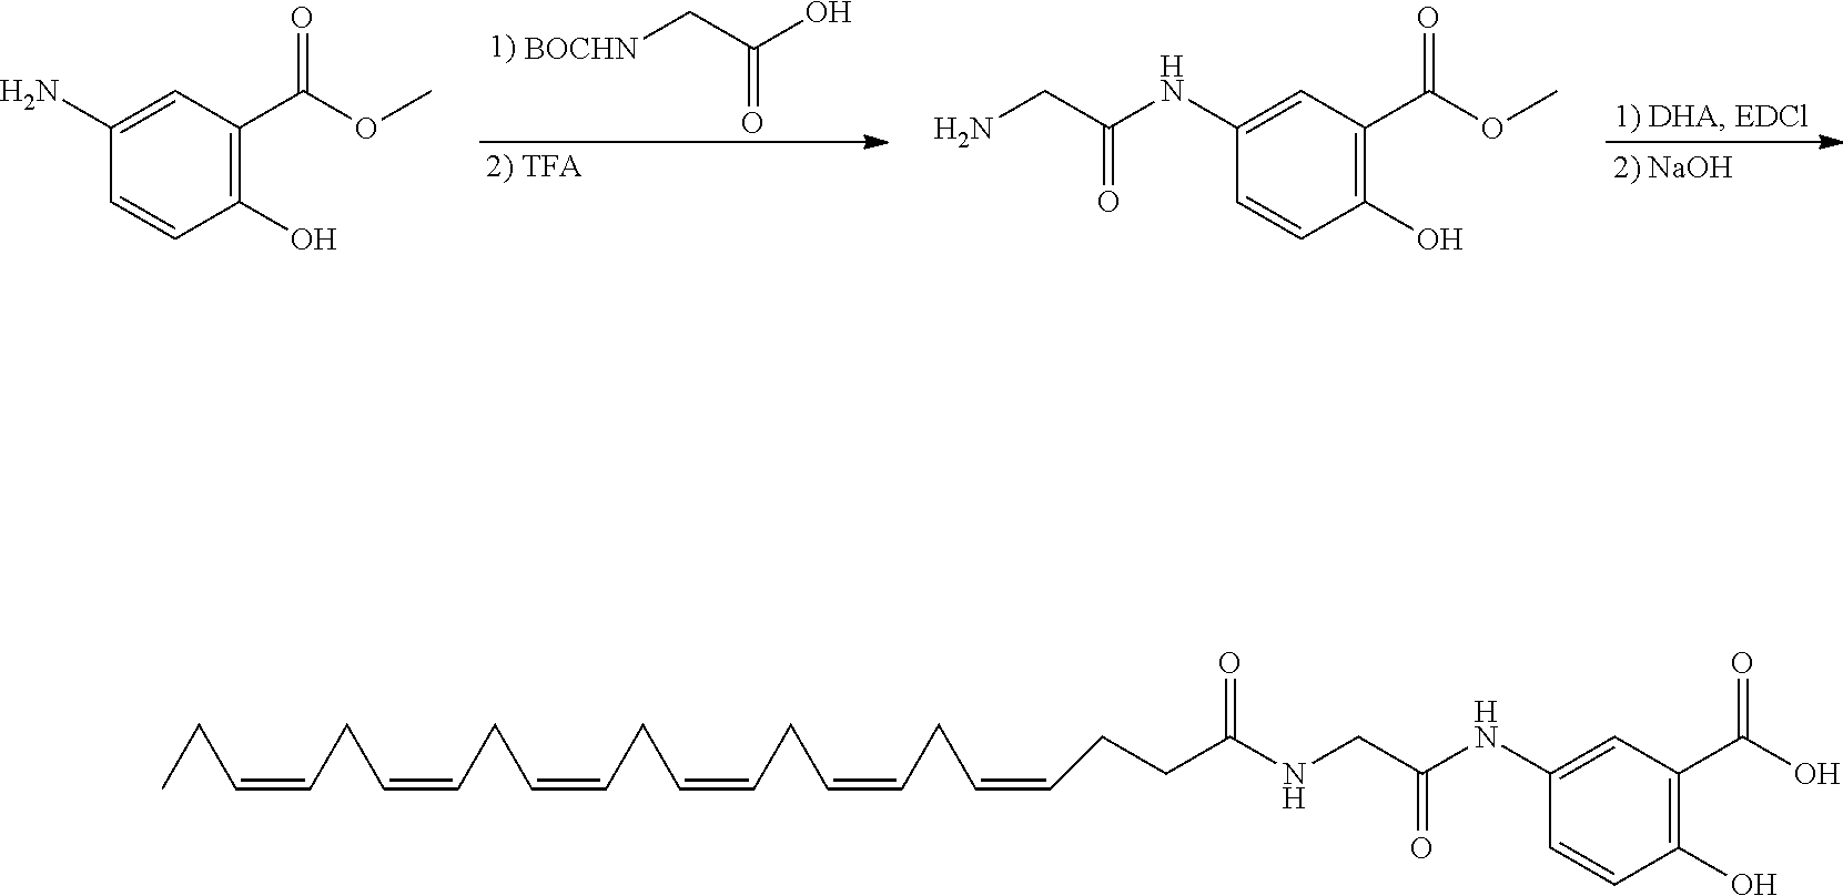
[BOCHN]CC(O)=O.C1=C(N)C=CC(O)=C1C(OC)=O.C1=C(NC(CN)=O)C=CC(O)=C1C(OC)=O.C(C(NC1=CC(C(O)=O)=C(O)C=C1)=O)NC(=O)CCC=CCC=CCC=CCC=CCC=CCC=CCC
